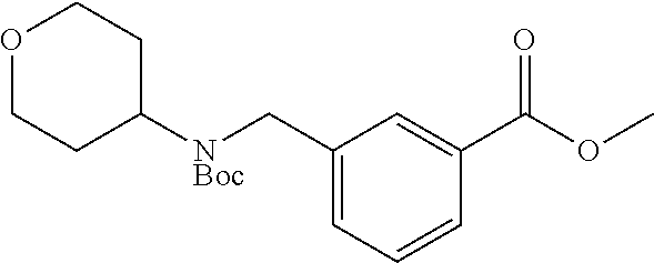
C1=C(C[NBoc]C2CCOCC2)C=C(C(=O)OC)C=C1
